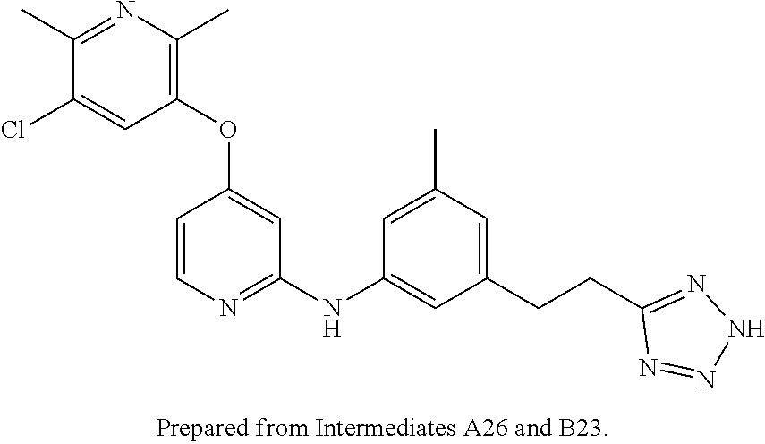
C1(OC2=CC(NC3=CC(CCC4=NNN=N4)=CC(C)=C3)=NC=C2)=C(C)N=C(C)C(Cl)=C1
